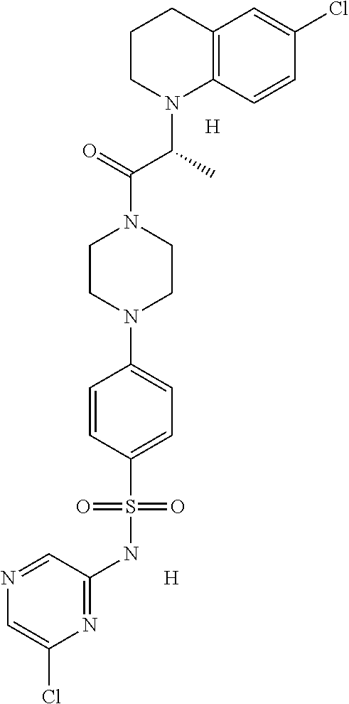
C12=C(C=CC(Cl)=C1)N(C(C(N1CCN(C3=CC=C(S(NC4=NC(Cl)=CN=C4)(=O)=O)C=C3)CC1)=O)C)CCC2.[H].[H]
